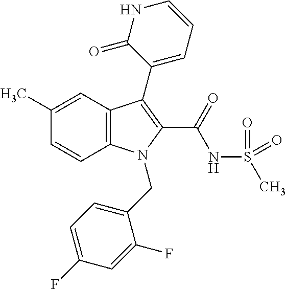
C1(C)=CC2=C(C=C1)N(CC1=CC=C(F)C=C1F)C(C(NS(C)(=O)=O)=O)=C2C1=CC=CNC1=O
